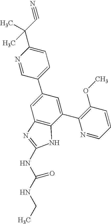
N1=CC(C2=CC3=C(C(C4=C(OC)C=CC=N4)=C2)NC(NC(NCC)=O)=N3)=CC=C1C(C)(C#N)C
